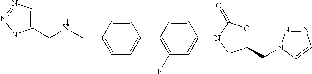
N(CC1=CC=C(C2=C(F)C=C(N3CC(CN4N=NC=C4)OC3=O)C=C2)C=C1)CC1=CN=NN1
